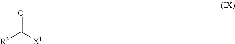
O=C([R3])[X1]
